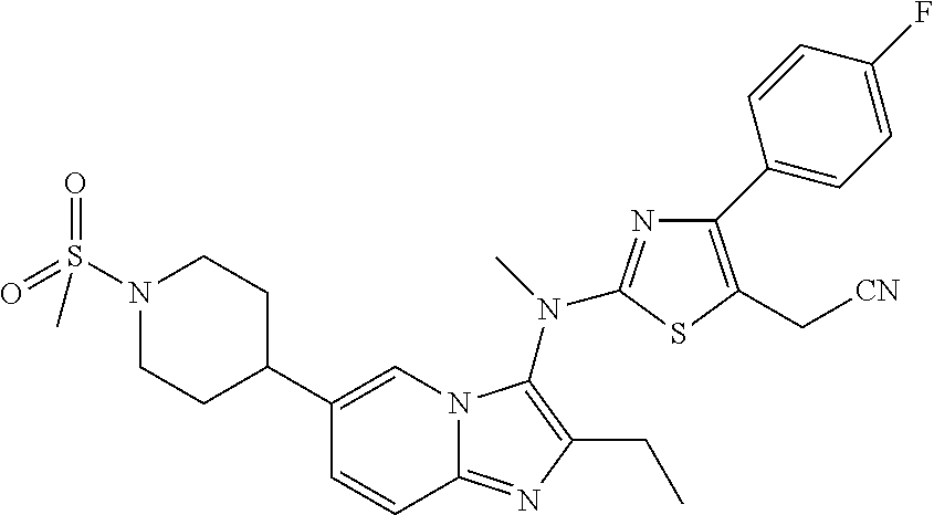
C1(C2CCN(S(=O)(=O)C)CC2)=CN2C(=NC(CC)=C2N(C)C2=NC(C3=CC=C(F)C=C3)=C(C[CN])S2)C=C1
